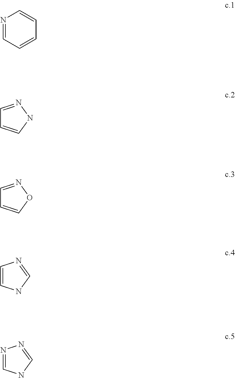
N1=CC=CC=C1.C1=NNC=C1.C1=NOC=C1.C1=CNC=N1.N1=CNC=N1
